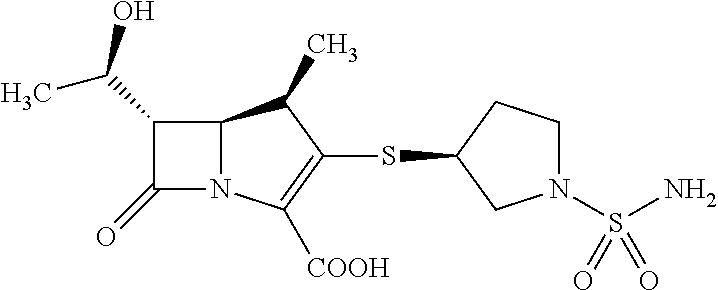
C12N(C([COOH])=C(SC3CN(S(N)(=O)=O)CC3)C1C)C(=O)C2C(O)C
